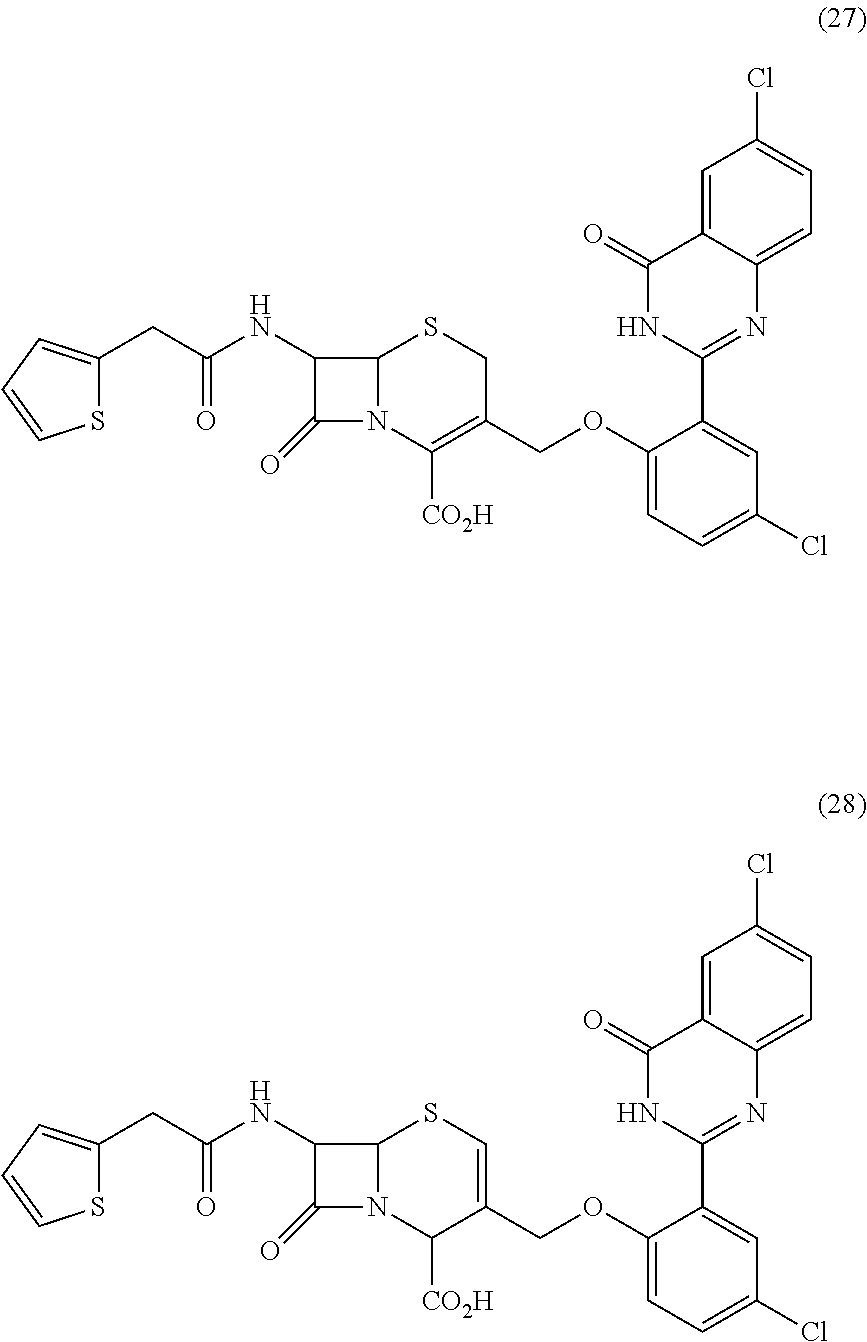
C1(OCC2=C([CO2H])N3C(SC2)C(NC(=O)CC2=CC=CS2)C3=O)=CC=C(Cl)C=C1C1=NC2=CC=C(Cl)C=C2C(=O)N1.C1(OCC2=CSC3N(C2[CO2H])C(=O)C3NC(=O)CC2=CC=CS2)=CC=C(Cl)C=C1C1=NC2=CC=C(Cl)C=C2C(=O)N1
